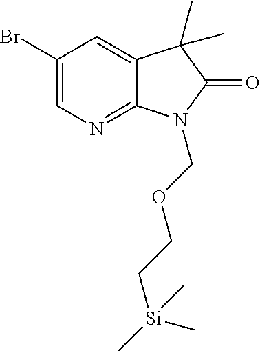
C1(Br)=CN=C2C(=C1)C(C)(C)C(=O)N2COCC[Si](C)(C)C
